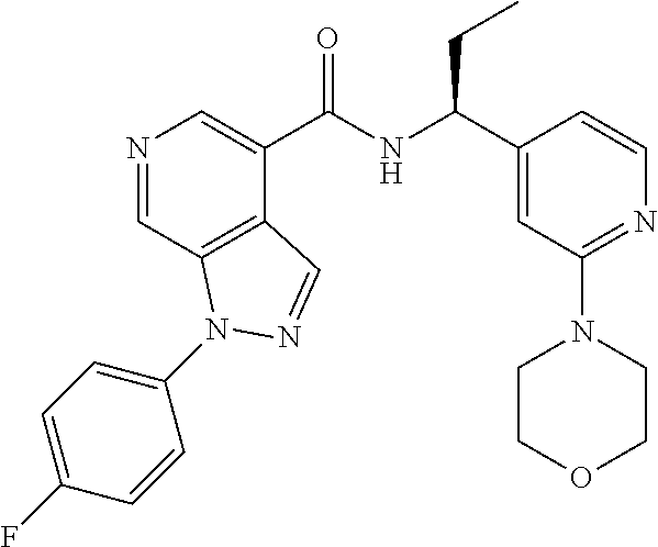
N1=CC2=C(C(C(NC(C3=CC(N4CCOCC4)=NC=C3)CC)=O)=C1)C=NN2C1=CC=C(F)C=C1
